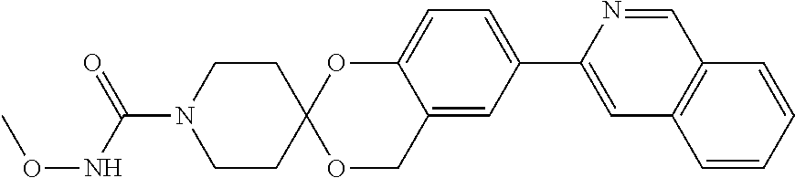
C1=NC(C2=CC=C3C(=C2)COC2(O3)CCN(C(NOC)=O)CC2)=CC2=C1C=CC=C2
